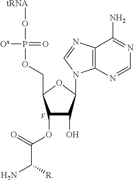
C12=C(N=CN=C1N)N(C1C(O)C(OC(C(N)[R])=O)C(COP(O[tRNA])(=O)[Ox])O1)C=N2
